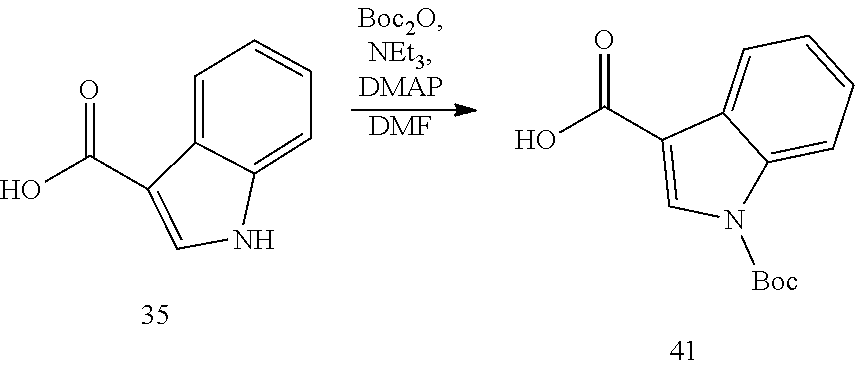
OC(C1=CN([Boc])C2=CC=CC=C12)=O.OC(C1=CNC2=CC=CC=C12)=O.[DMF]
